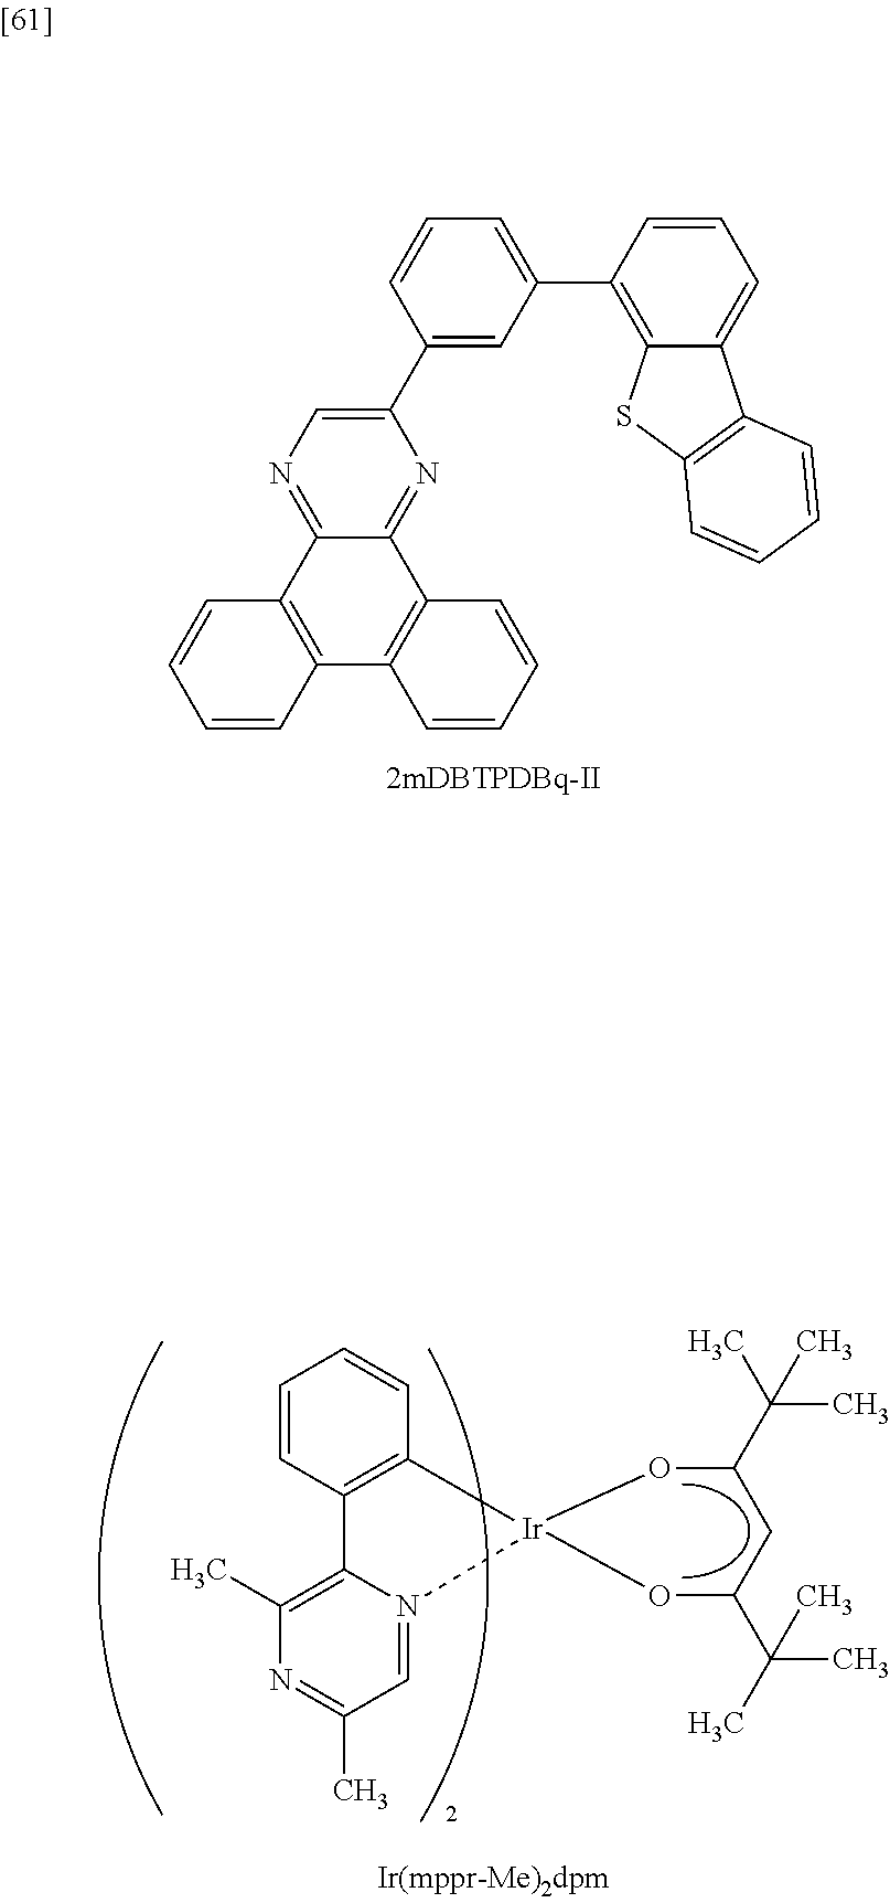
N1=C2C(=NC(C3=CC(C4=C5C(=CC=C4)C4=C(S5)C=CC=C4)=CC=C3)=C1)C1=C(C3=C2C=CC=C3)C=CC=C1.C1=CC2=C(C=C1)[Ir]1(N3=CC(C)=NC(C)=C23)OC(C(C)(C)C)CC(C(C)(C)C)O1
